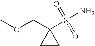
C1CC1(COC)S(N)(=O)=O
